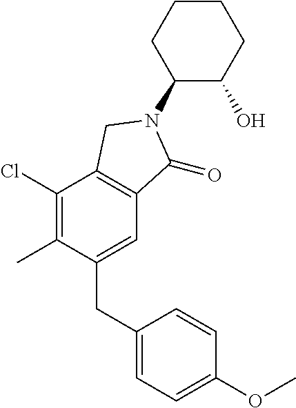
C1(CC2=CC=C(OC)C=C2)=CC2=C(C(Cl)=C1C)CN(C1C(O)CCCC1)C2=O
